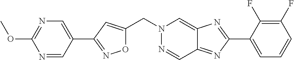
N1=CC(C2=NOC(CN3N=CC4=NC(C5=CC=CC(F)=C5F)=NC4=C3)=C2)=CN=C1OC
